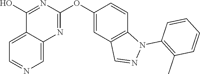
C12=CC=NC=C1N=C(OC1=CC3=C(C=C1)N(C1=C(C)C=CC=C1)N=C3)N=C2O
